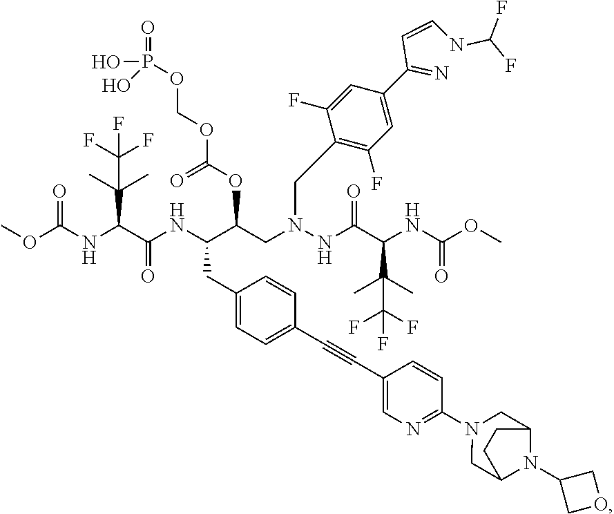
COC(NC(C(NC(C(CN(NC(C(NC(OC)=O)C(C)(C)C(F)(F)F)=O)CC1=C(F)C=C(C(=N)C=CNC(F)F)C=C1F)OC(OCOP(=O)(O)O)=O)CC1=CC=C(C#CC2=CN=C(N3CC4N(C5COC5)C(C3)CC4)C=C2)C=C1)=O)C(C)(C)C(F)(F)F)=O
